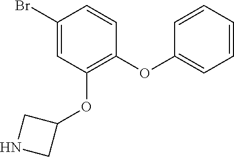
C1(Br)=CC(OC2CNC2)=C(OC2=CC=CC=C2)C=C1
